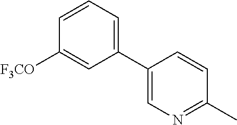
C1=C(C2=CC=CC([F3CO])=C2)C=CC(C)=N1
